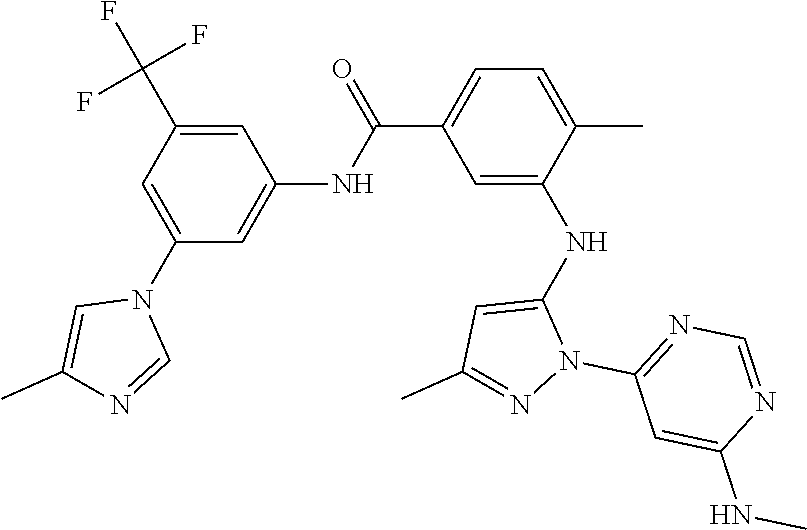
C1(N2C=C(C)N=C2)=CC(C(F)(F)F)=CC(NC(C2=CC=C(C)C(NC3=CC(C)=NN3C3=NC=NC(NC)=C3)=C2)=O)=C1
